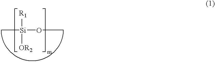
C[Si](OC)([R1])[OR2]
